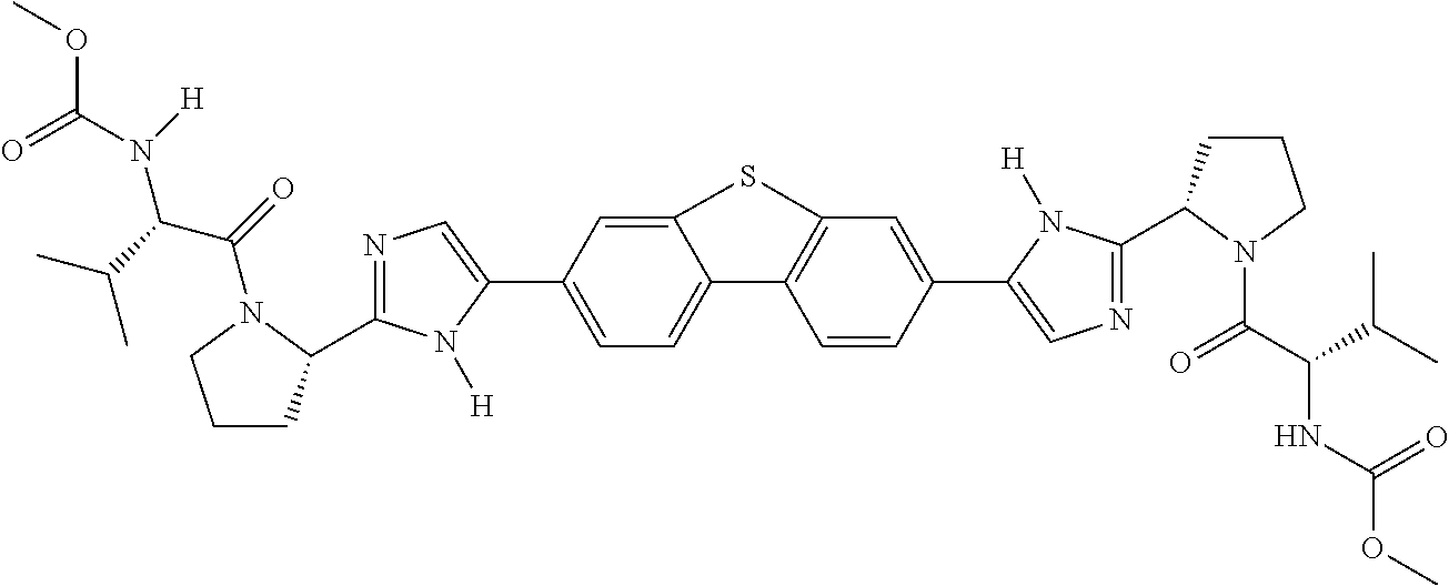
C1=C(C2=CN=C(C3CCCN3C(=O)C(N(C(OC)=O)[H])C(C)C)N2[H])C=C2C(=C1)C1=C(C=C(C3=CN=C(C4CCCN4C(C(C(C)C)NC(OC)=O)=O)N3[H])C=C1)S2
